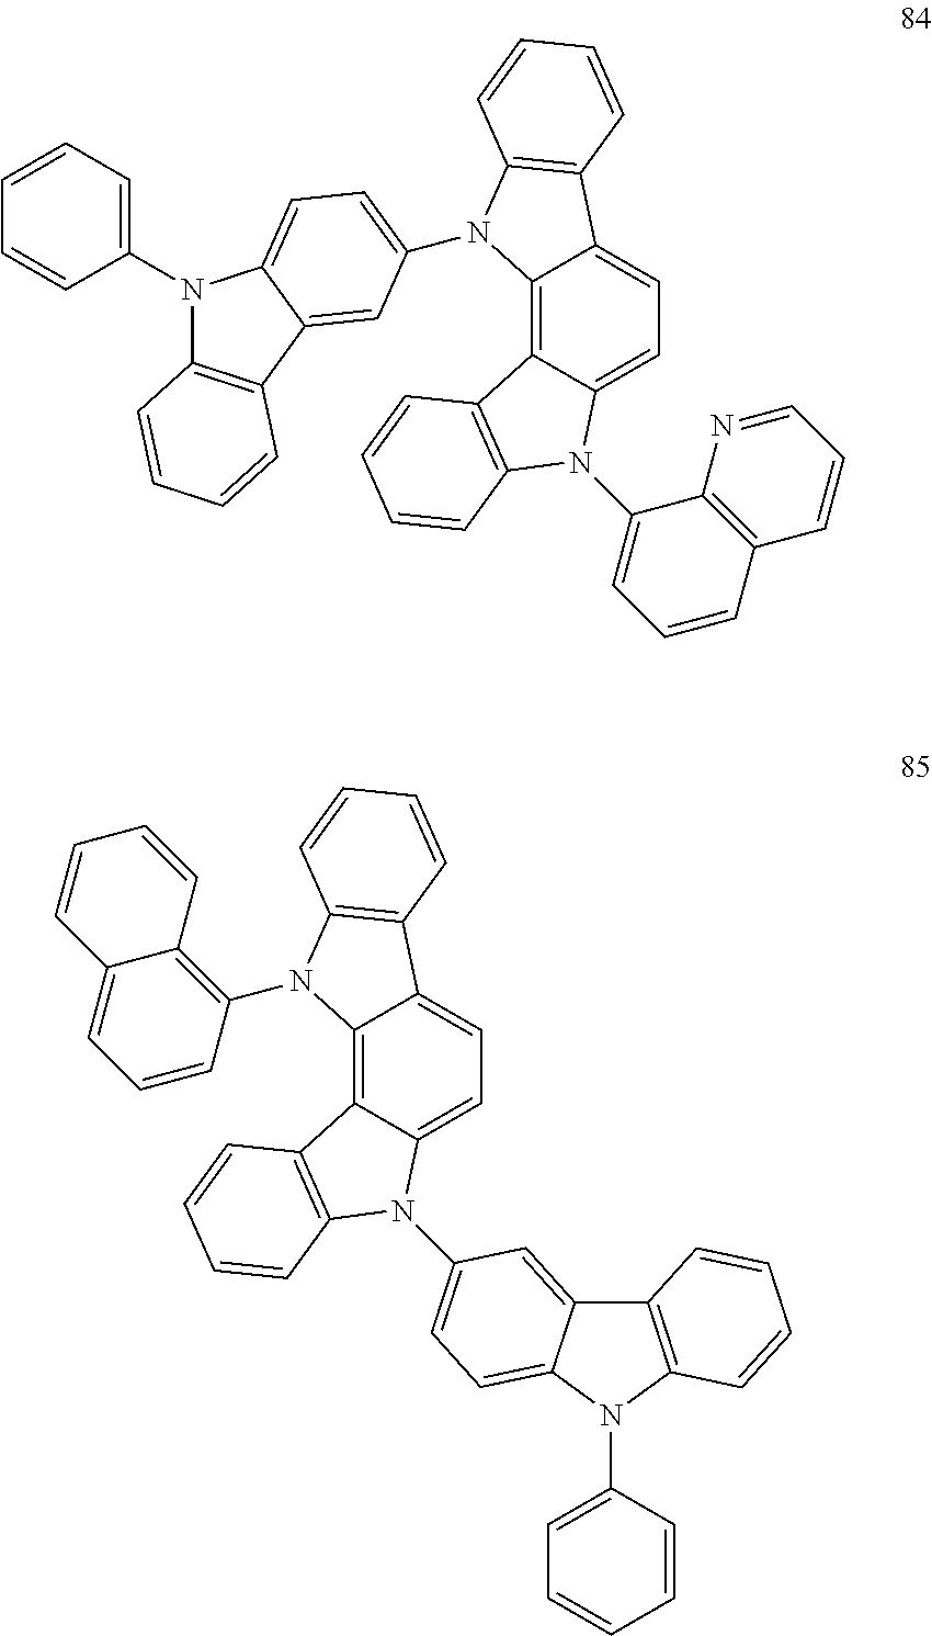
C12=C3C(=CC=C1C1=C(N2C2=CC=C4N(C5=CC=CC=C5)C5=C(C4=C2)C=CC=C5)C=CC=C1)N(C1=CC=CC2=C1N=CC=C2)C1=C3C=CC=C1.C12=C3C(=CC=C1C1=C(N2C2=C4C(=CC=C2)C=CC=C4)C=CC=C1)N(C1=CC=C2N(C4=CC=CC=C4)C4=C(C2=C1)C=CC=C4)C1=C3C=CC=C1
